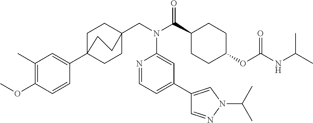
C1(C)=C(OC)C=CC(C23CCC(CN(C(C4CCC(OC(NC(C)C)=O)CC4)=O)C4=CC(C5=CN(C(C)C)N=C5)=CC=N4)(CC2)CC3)=C1
